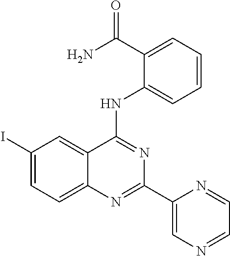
C1(I)=CC=C2C(=C1)C(NC1=CC=CC=C1C(N)=O)=NC(C1=CN=CC=N1)=N2
